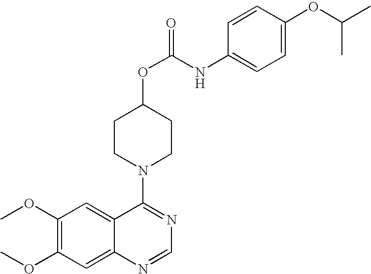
N1(C2=NC=NC3=CC(OC)=C(OC)C=C32)CCC(OC(=O)NC2=CC=C(OC(C)C)C=C2)CC1
